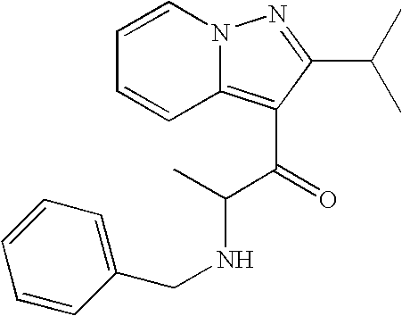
C1=CN2C(=C(C(C(NCC3=CC=CC=C3)C)=O)C(C(C)C)=N2)C=C1
